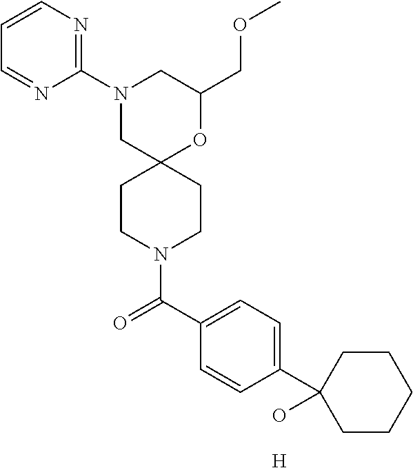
C1(COC)OC2(CN(C3=NC=CC=N3)C1)CCN(C(C1=CC=C(C3(O)CCCCC3)C=C1)=O)CC2.[H]
